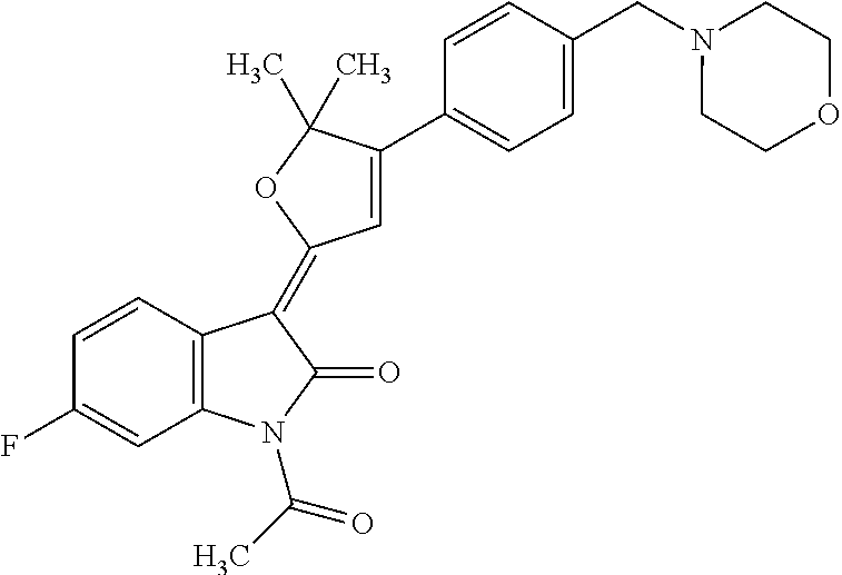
C1=CC(F)=CC2=C1C(=C1C=C(C3=CC=C(CN4CCOCC4)C=C3)C(C)(C)O1)C(=O)N2C(C)=O
